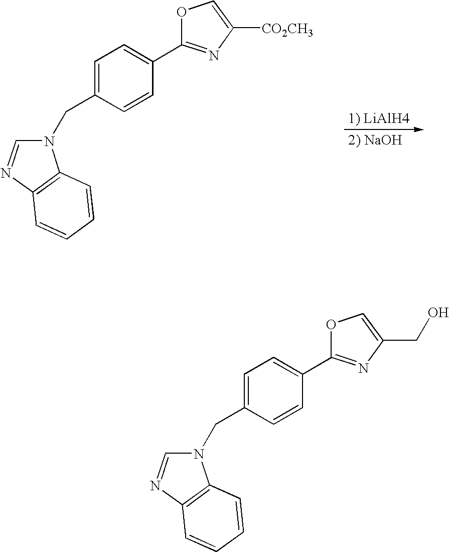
N1(CC2=CC=C(C3=NC([CO2CH3])=CO3)C=C2)C=NC2=C1C=CC=C2.N1(CC2=CC=C(C3=NC(CO)=CO3)C=C2)C=NC2=C1C=CC=C2
